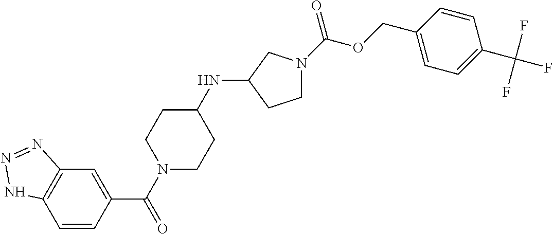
C1=CC(C(N2CCC(NC3CN(C(OCC4=CC=C(C(F)(F)F)C=C4)=O)CC3)CC2)=O)=CC2=C1NN=N2
